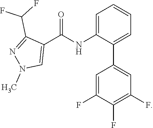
C1=C(C2=CC=CC=C2NC(C2=CN(C)N=C2C(F)F)=O)C=C(F)C(F)=C1F
